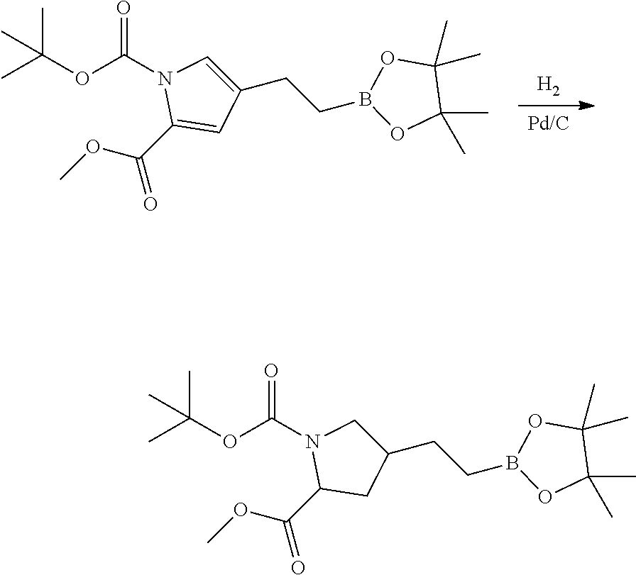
[Pd/C].[H2].COC(C1=CC(CCB2OC(C)(C)C(C)(C)O2)=CN1C(OC(C)(C)C)=O)=O.COC(C1CC(CCB2OC(C)(C)C(C)(C)O2)CN1C(OC(C)(C)C)=O)=O
